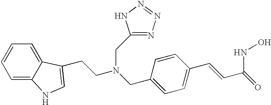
C(C1=CC=C(C=CC(=O)NO)C=C1)N(CCC1=CNC2=CC=CC=C21)CC1=NN=NN1
